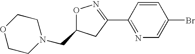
O1N=C(C2=NC=C(Br)C=C2)CC1CN1CCOCC1
